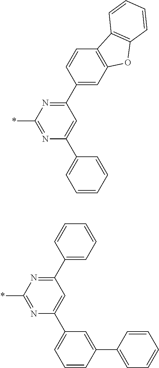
C1(C2=CC3=C(C=C2)C2=C(O3)C=CC=C2)=NC(*)=NC(C2=CC=CC=C2)=C1.C1(C2=CC=CC=C2)=NC(*)=NC(C2=CC=CC(C3=CC=CC=C3)=C2)=C1
